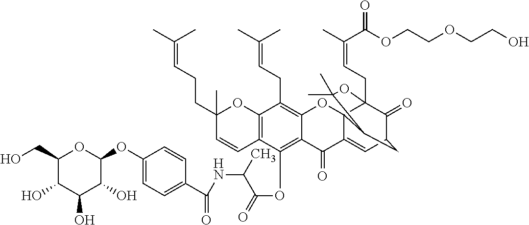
C1(O)C(CO)OC(OC2=CC=C(C(=O)NC(C(OC3=C4C(=C(CC=C(C)C)C5=C3C=CC(C)(CCC=C(C)C)O5)OC35C(=CC6C(=O)C3(CC=C(C)C(=O)OCCOCCO)OC(C)(C)C5C6)C4=O)=O)C)C=C2)C(O)C1O
